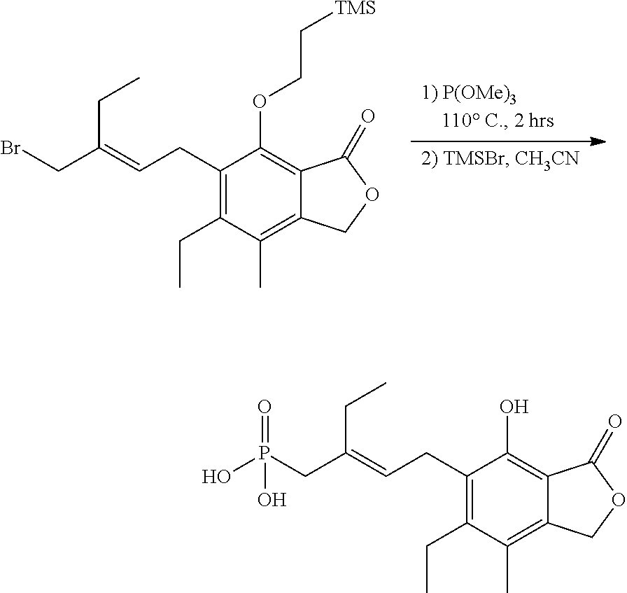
C1(CC=C(CBr)CC)=C(CC)C(C)=C2C(=C1OCC[TMS])C(=O)OC2.C1(CC=C(CP(O)(=O)O)CC)=C(CC)C(C)=C2C(=C1O)C(=O)OC2
